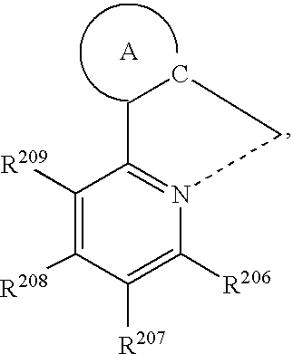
C12=N(CCC1)C([R206])=C([R207])C([R208])=C2[R209]
